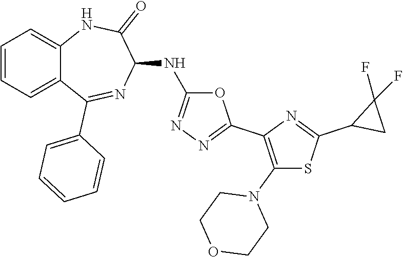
C1=CC=C2C(=C1)NC(=O)C(NC1=NN=C(C3=C(N4CCOCC4)SC(C4CC4(F)F)=N3)O1)N=C2C1=CC=CC=C1
